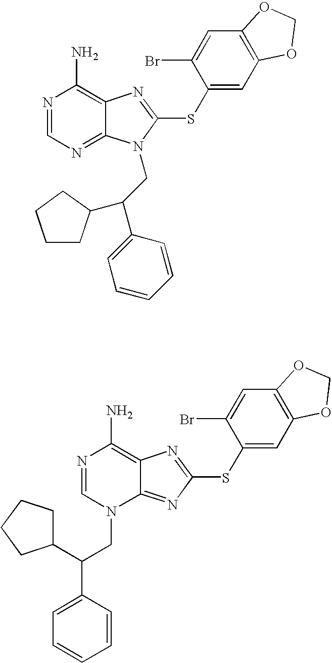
N1=CN=C2C(=C1N)N=C(SC1=CC3=C(C=C1Br)OCO3)N2CC(C1=CC=CC=C1)C1CCCC1.N1=CN(CC(C2=CC=CC=C2)C2CCCC2)C2=NC(SC3=CC4=C(C=C3Br)OCO4)=NC2=C1N
